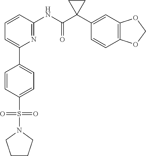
C1=CC(NC(C2(C3=CC4=C(C=C3)OCO4)CC2)=O)=NC(C2=CC=C(S(N3CCCC3)(=O)=O)C=C2)=C1
